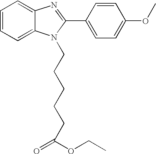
C(N1C2=CC=CC=C2N=C1C1=CC=C(OC)C=C1)CCCCC(=O)OCC
